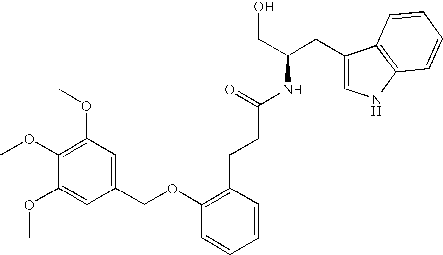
C(C(=O)NC(CC1=CNC2=C1C=CC=C2)CO)CC1=C(OCC2=CC(OC)=C(OC)C(OC)=C2)C=CC=C1
